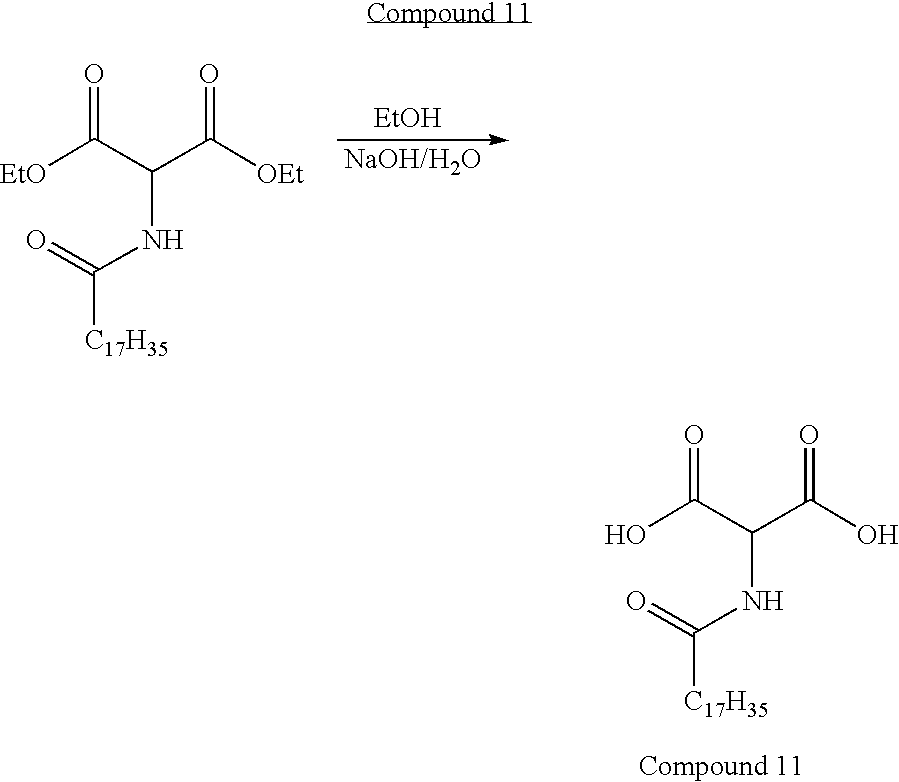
[EtOH].[EtO]C(=O)C(C([OEt])=O)NC(=O)[C17H35].OC(=O)C(C(O)=O)NC(=O)[C17H35]
